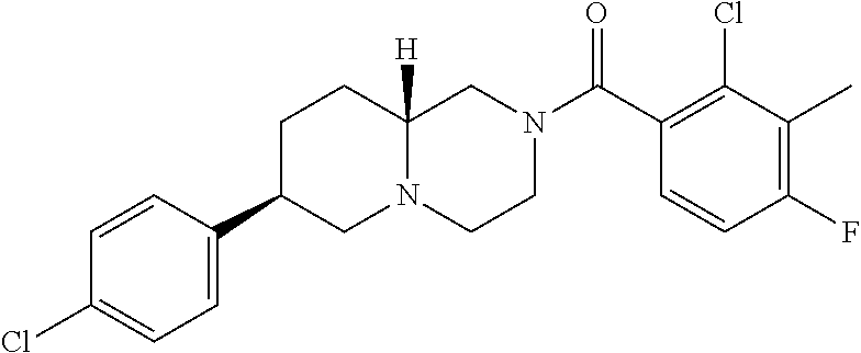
C1(C)=C(F)C=CC(C(N2CCN3C([H])(C2)CCC(C2=CC=C(Cl)C=C2)C3)=O)=C1Cl
